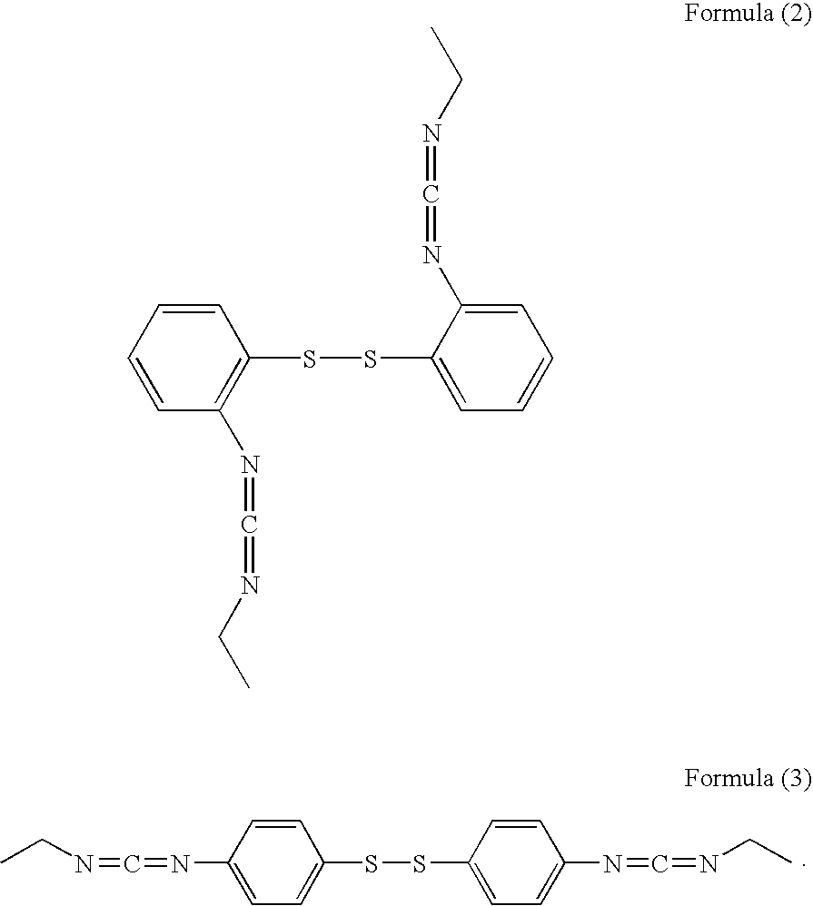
CCN=C=NC1=CC=C(SSC2=CC=C(N=C=NCC)C=C2)C=C1.C1=CC=CC(N=C=NCC)=C1SSC1=CC=CC=C1N=C=NCC
